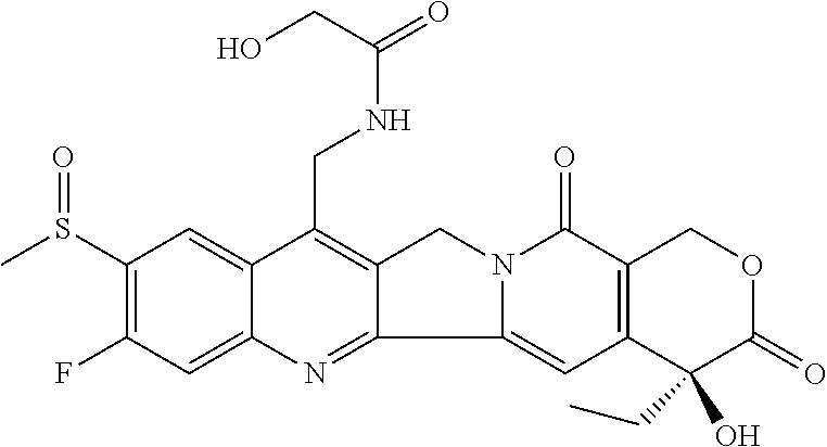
C1(S(=O)C)=C(F)C=C2C(=C1)C(CNC(CO)=O)=C1C(=N2)C2=CC3=C(C(=O)N2C1)COC(=O)C3(CC)O
